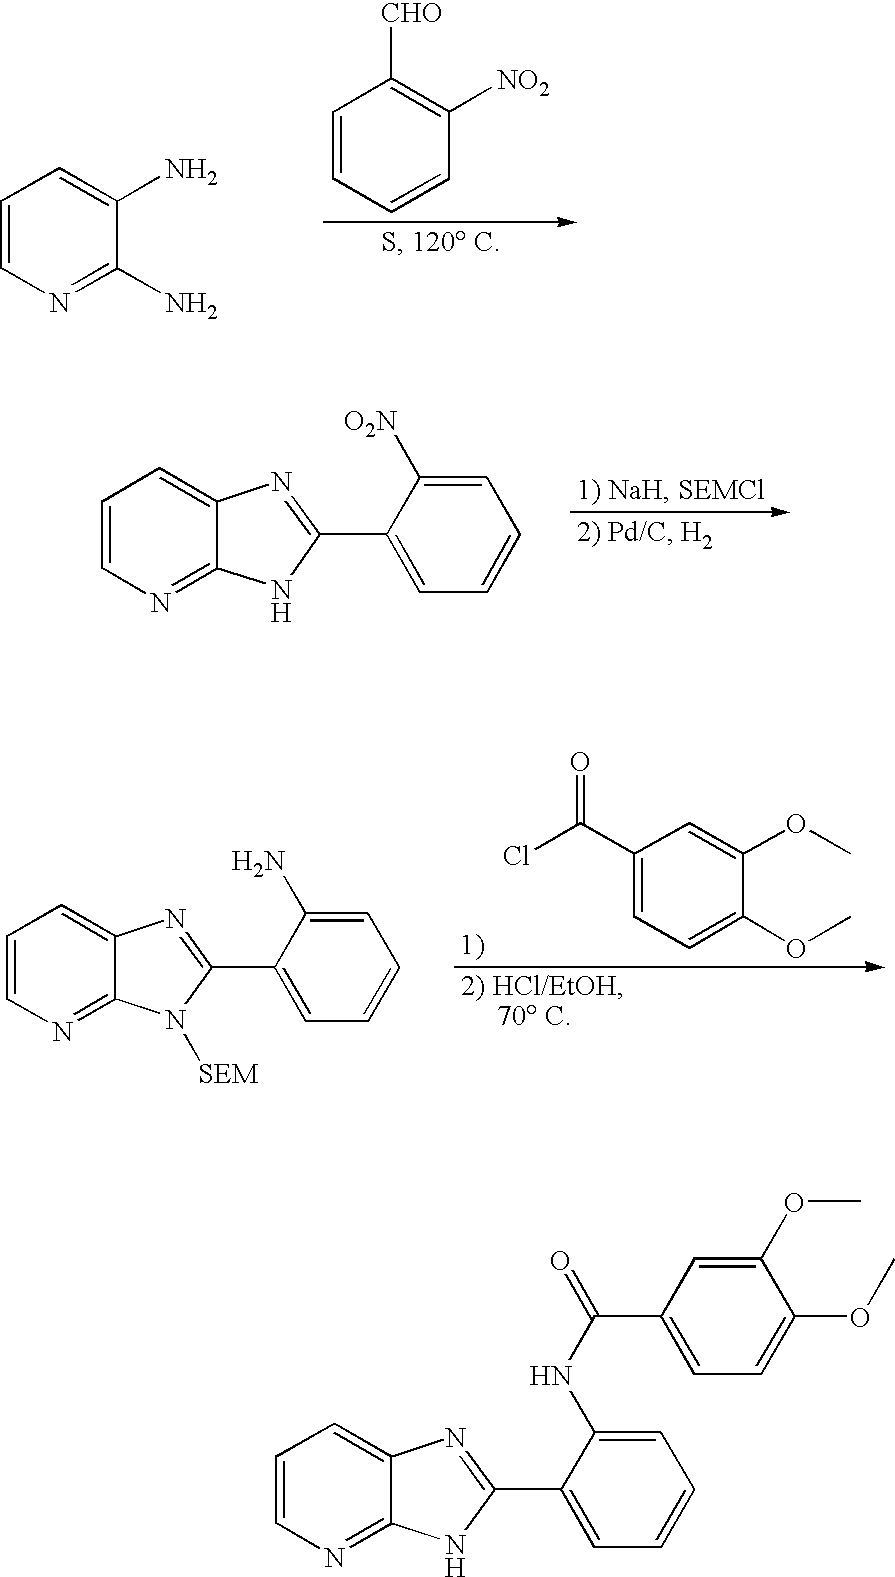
C1=CN=C2C(=C1)N=C(C1=CC=CC=C1[O2N])N2.C1(C(Cl)=O)=CC=C(OC)C(OC)=C1.C1=CN=C2C(=C1)N=C(C1=CC=CC=C1N)N2[SEM].C1=CN=C(N)C(N)=C1.C1=CC=CC([NO2])=C1[CHO].C1=CN=C2C(=C1)N=C(C1=CC=CC=C1NC(=O)C1=CC=C(OC)C(OC)=C1)N2
